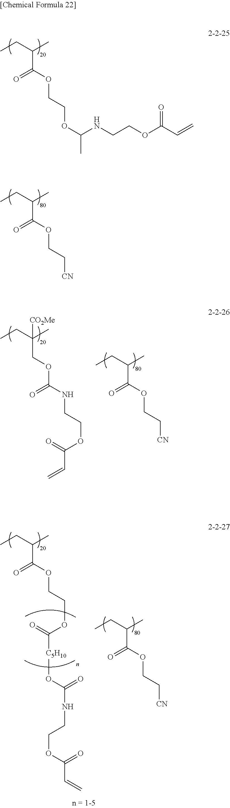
CCC(C)C(=O)OCCOC(C)NCCOC(C=C)=O.CCC(C)C(=O)OCC[CN].CCC(C)C(=O)OCCOC([C5H10]OC(NCCOC(C=C)=O)=O)=O.CCC(C)C(=O)OCC[CN].CCC(C)C(=O)OCC[CN].CCC(C)(COC(NCCOC(C=C)=O)=O)[CO2Me]
